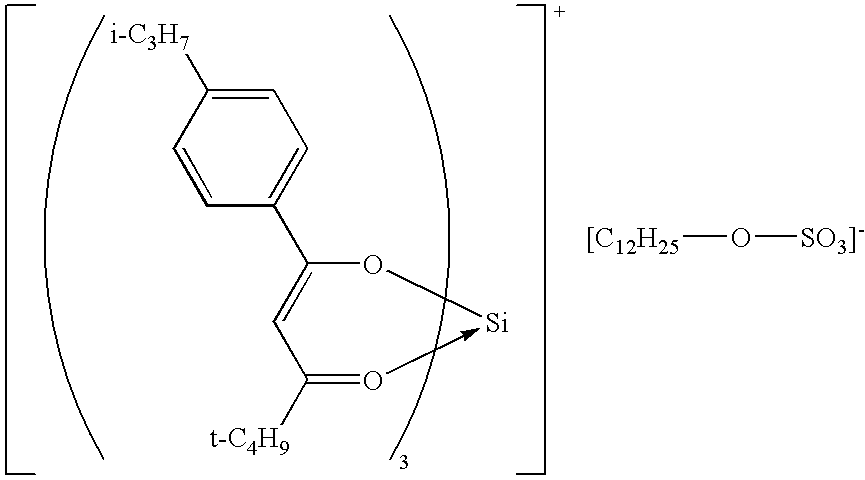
C1=C(C2=CC=C([i-C3H7])C=C2)O[Si]-O=C1[t-C4H9].[SO3]-]O[[C12H25]
